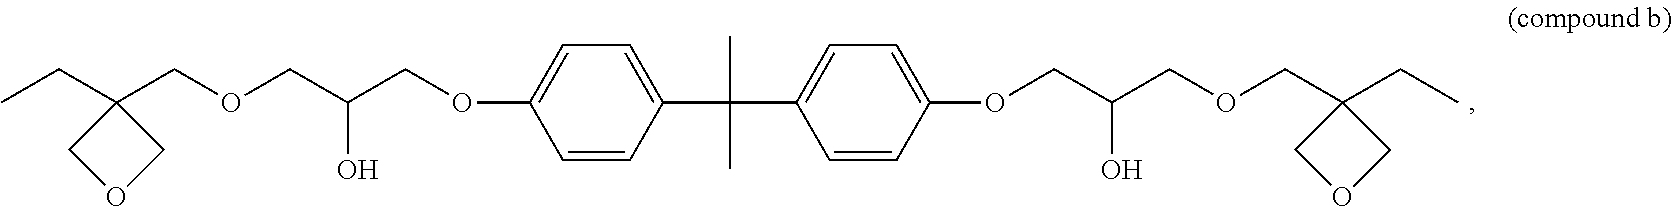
C1=CC(C(C)(C)C2=CC=C(OCC(O)COCC3(CC)COC3)C=C2)=CC=C1OCC(COCC1(CC)COC1)O
